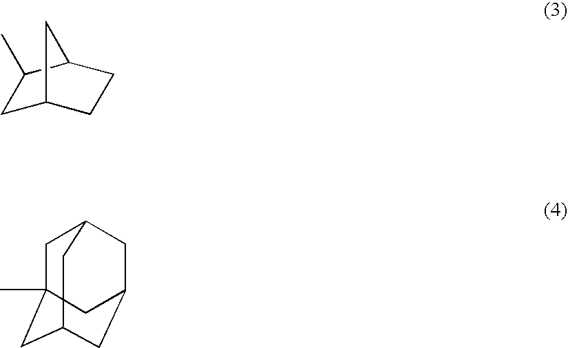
C1C2CCC(C1C)C2.C1C2(C)CC3CC(CC1C3)C2
